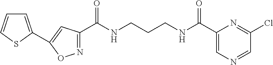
N1=C(C(NCCCNC(C2=CN=CC(Cl)=N2)=O)=O)C=C(C2=CC=CS2)O1
